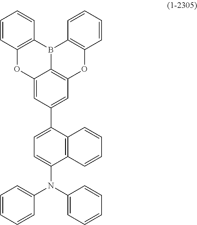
C12=C(B3C4=C(OC5=C3C=CC=C5)C=C(C3=CC=C(N(C5=CC=CC=C5)C5=CC=CC=C5)C5=C3C=CC=C5)C=C4O1)C=CC=C2
